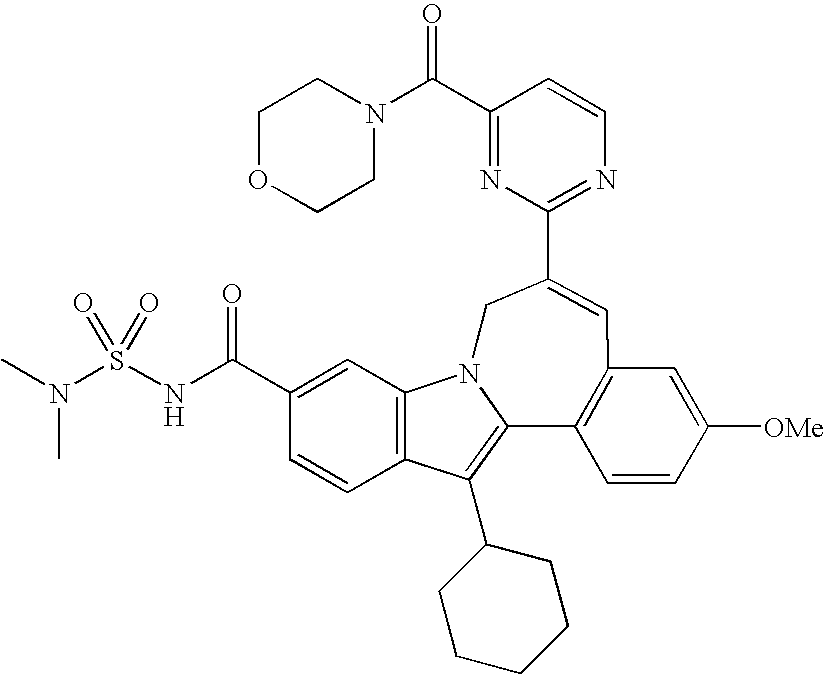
C1(C(=O)N2CCOCC2)=NC(C2=CC3=C(C4=C(C5CCCCC5)C5=C(C=C(C(NS(N(C)C)(=O)=O)=O)C=C5)N4C2)C=CC([OMe])=C3)=NC=C1
